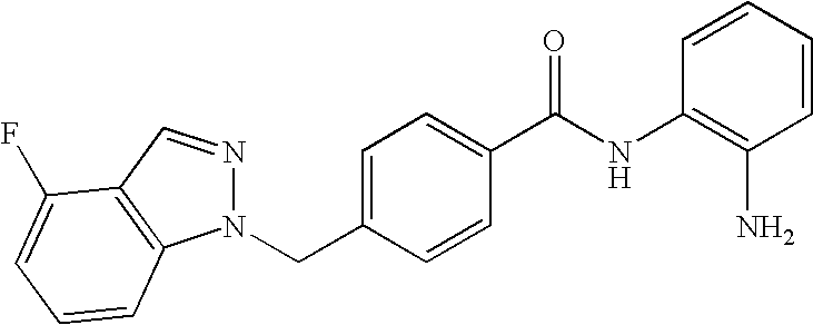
C(C1=CC=C(C(NC2=C(N)C=CC=C2)=O)C=C1)N1N=CC2=C1C=CC=C2F
